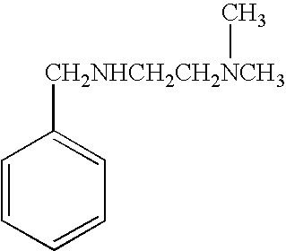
C1=CC=CC=C1[CH2NHCH2CH2NCH3]C
